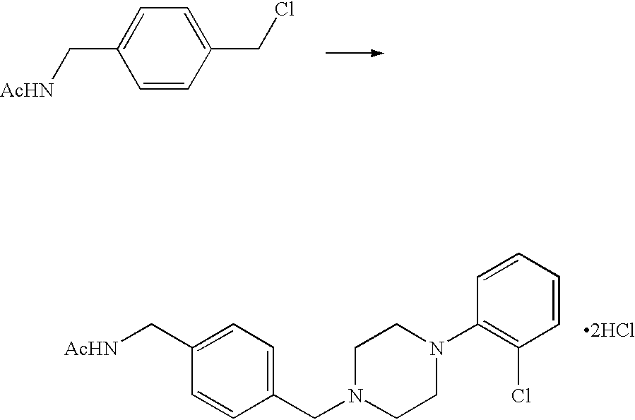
C1=C(C[AcHN])C=CC(CCl)=C1.C1=C(C[AcHN])C=CC(CN2CCN(C3=C(Cl)C=CC=C3)CC2)=C1.[2HCl]
